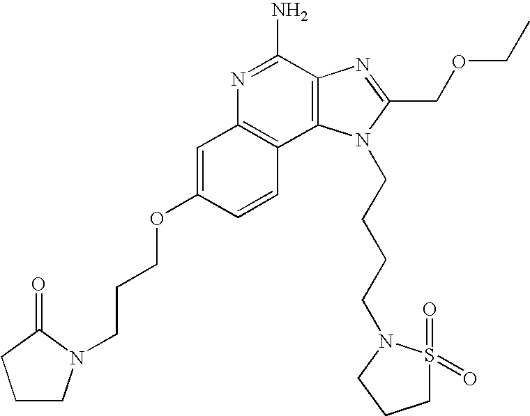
C1=C(OCCCN2C(=O)CCC2)C=CC2=C1N=C(N)C1=C2N(CCCCN2S(=O)(=O)CCC2)C(COCC)=N1
